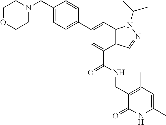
C1(C2=CC=C(CN3CCOCC3)C=C2)=CC2=C(C(C(NCC3=C(C)C=C(C)NC3=O)=O)=C1)C=NN2C(C)C
